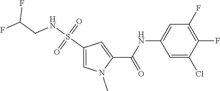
S(C1=CN(C)C(C(=O)NC2=CC(F)=C(F)C(Cl)=C2)=C1)(NCC(F)F)(=O)=O
